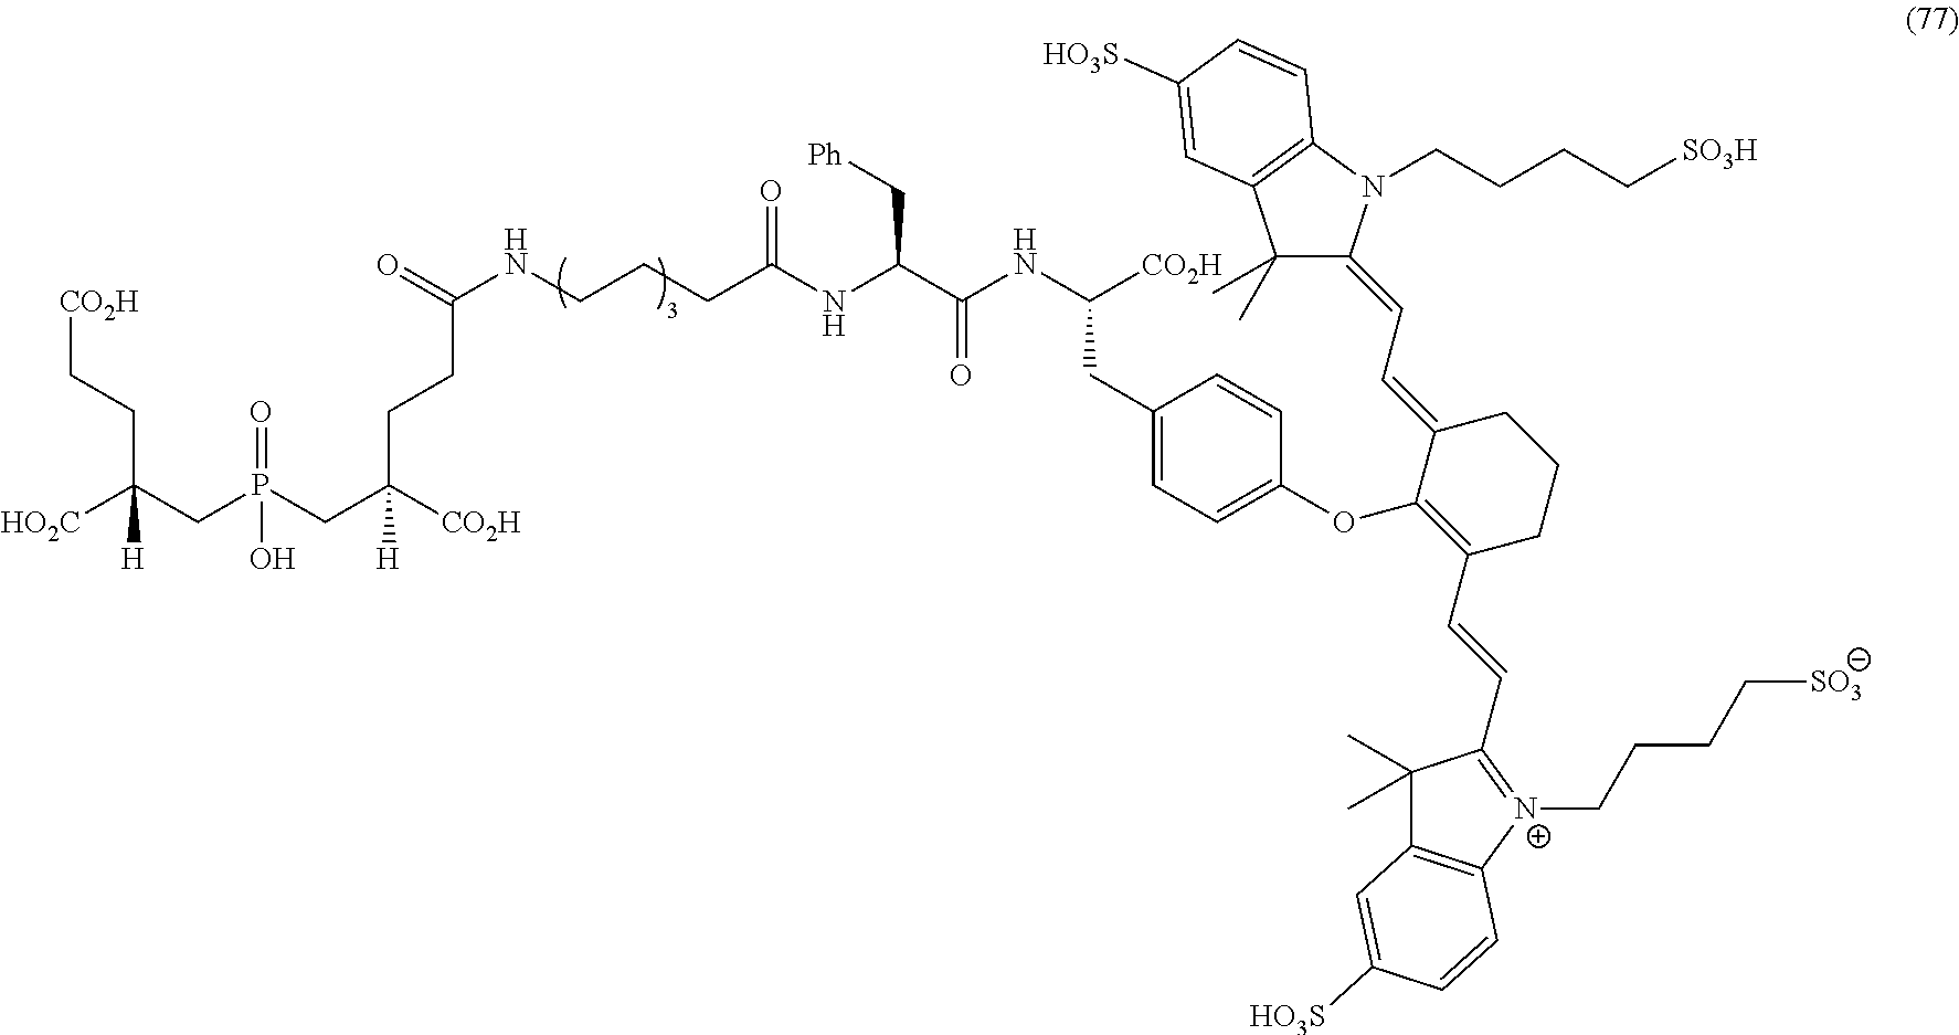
[CO2H]CCC(CP(CC([CO2H])(CCC(=O)NCCCC(NC(C(NC(CC1=CC=C(OC2=C(C=CC3=[N+](CCCC[SO3])C4=C(C3(C)C)C=C([HO3S])C=C4)CCCC2=CC=C2C(C)(C)C3=C(N2CCCC[SO3H])C=CC([HO3S])=C3)C=C1)[CO2H])=O)C[Ph])=O)[H])(=O)O)([HO2C])[H]
